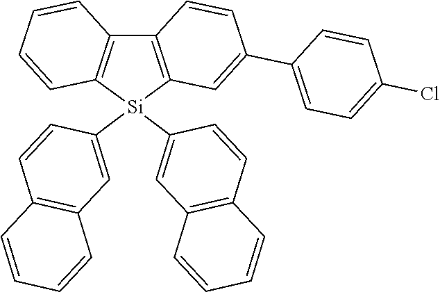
C12=C([Si](C3=CC4=C(C=C3)C=CC=C4)(C3=CC4=C(C=C3)C=CC=C4)C3=C1C=CC(C1=CC=C(Cl)C=C1)=C3)C=CC=C2
